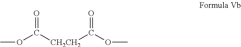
O=C(OC)[CH2CH2]C(=O)OC
